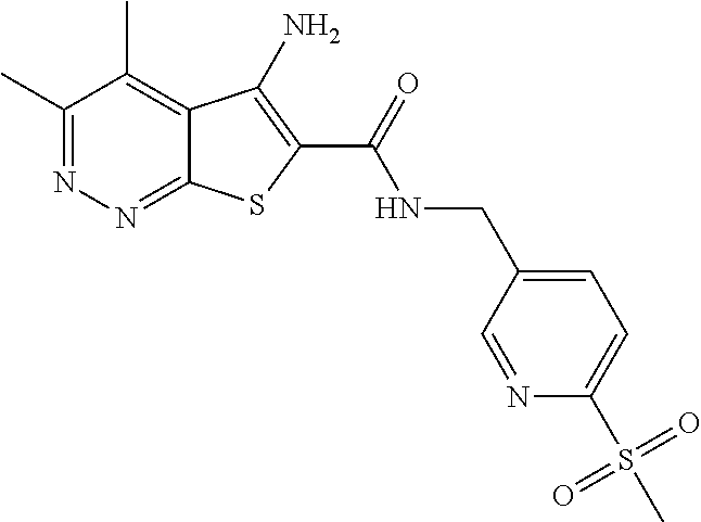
C1(C)=NN=C2C(=C1C)C(N)=C(C(=O)NCC1=CC=C(S(C)(=O)=O)N=C1)S2
